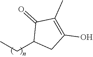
C1(CC)CC(O)=C(C)C1=O
